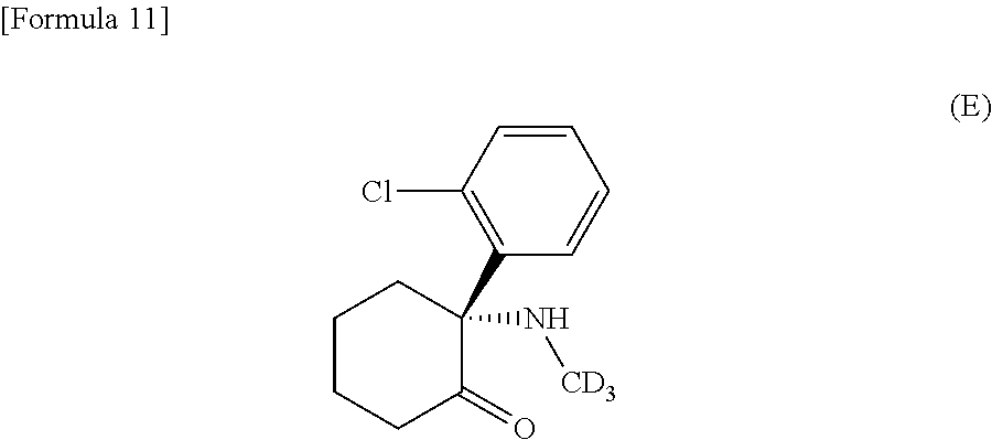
C1=CC(C2(N[CD3])C(=O)CCCC2)=C(Cl)C=C1
